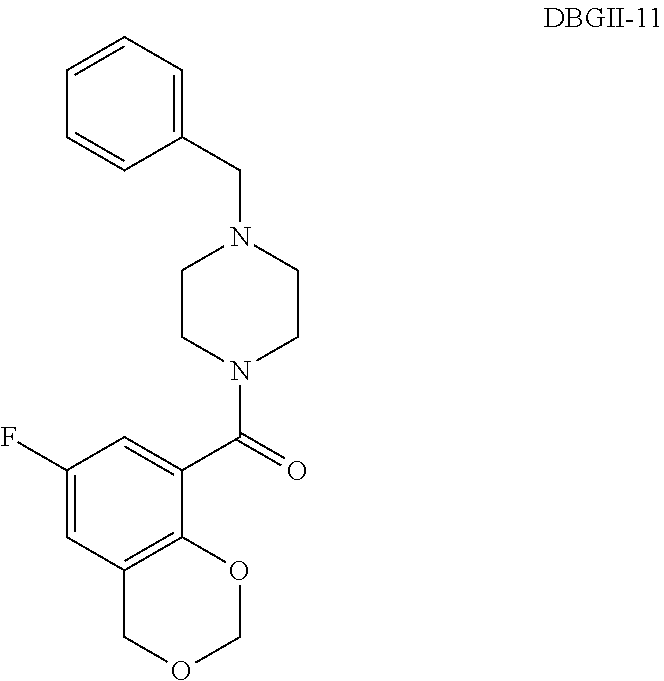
C1OC2=C(C=C(F)C=C2C(=O)N2CCN(CC3=CC=CC=C3)CC2)CO1
